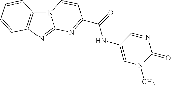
N12C3=C(N=C1N=C(C(NC1=CN(C)C(=O)N=C1)=O)C=C2)C=CC=C3
